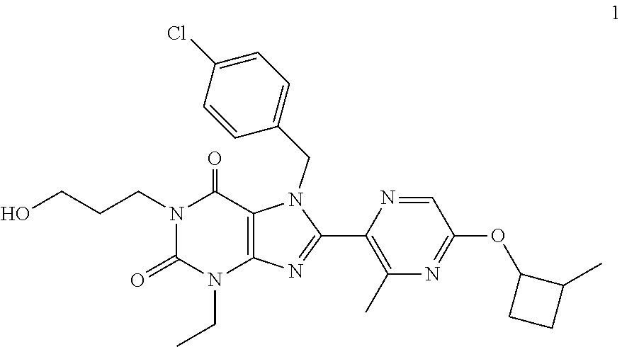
C1(CN2C3=C(N(CC)C(=O)N(CCCO)C3=O)N=C2C2=C(C)N=C(OC3CCC3C)C=N2)=CC=C(Cl)C=C1
